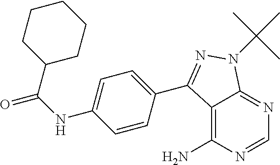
C12=C(N)N=CN=C1N(C(C)(C)C)N=C2C1=CC=C(NC(=O)C2CCCCC2)C=C1
